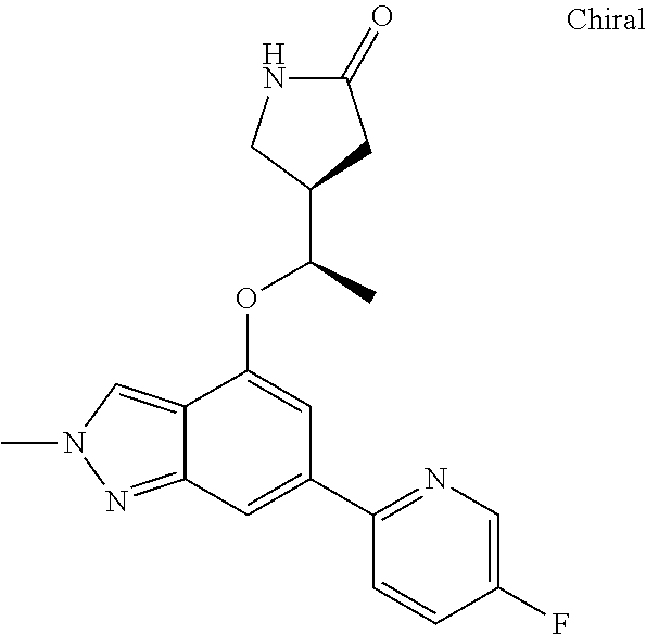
N1C(=O)CC(C(C)OC2=CC(C3=NC=C(F)C=C3)=CC3=NN(C)C=C23)C1
